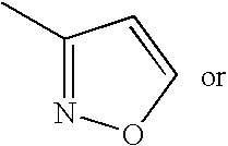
C1(C)=NOC=C1
